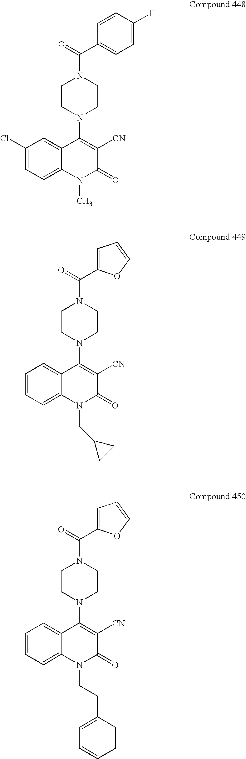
C(=O)(N1CCN(C2=C([CN])C(=O)N(C)C3=CC=C(Cl)C=C23)CC1)C1=CC=C(F)C=C1.C(=O)(N1CCN(C2=C([CN])C(=O)N(CC3CC3)C3=CC=CC=C23)CC1)C1=CC=CO1.C(=O)(N1CCN(C2=C([CN])C(=O)N(CCC3=CC=CC=C3)C3=CC=CC=C23)CC1)C1=CC=CO1
